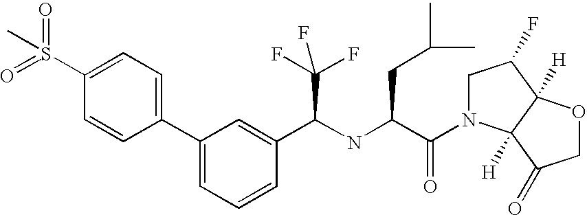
C1(S(=O)(=O)C)=CC=C(C2=CC=CC(C(NC(C(=O)N3CC(F)C4([H])C3([H])C(=O)CO4)CC(C)C)C(F)(F)F)=C2)C=C1
